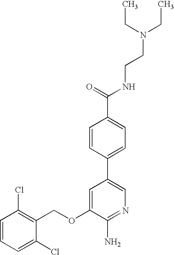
C1=CC=C(Cl)C(COC2=CC(C3=CC=C(C(NCCN(CC)CC)=O)C=C3)=CN=C2N)=C1Cl
